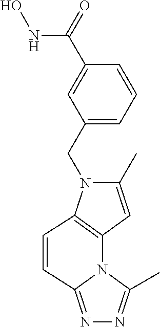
C1(C)=CC2=C(N1CC1=CC=CC(C(NO)=O)=C1)C=CC1=NN=C(C)N12
